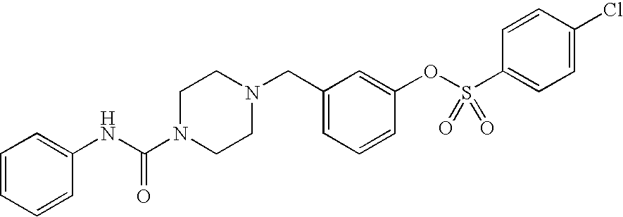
C1=CC=CC(NC(N2CCN(CC3=CC=CC(OS(C4=CC=C(Cl)C=C4)(=O)=O)=C3)CC2)=O)=C1
